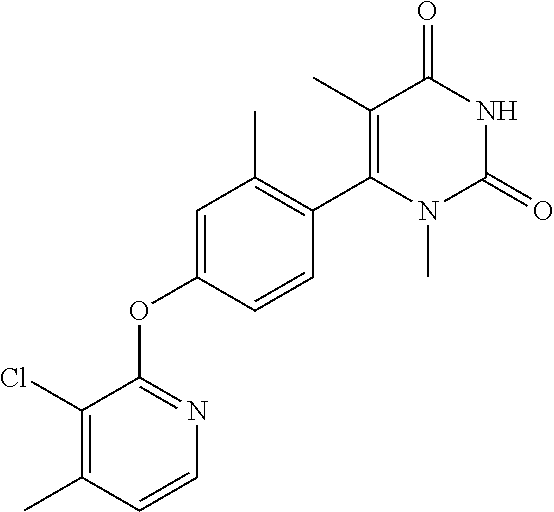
C1(Cl)=C(C)C=CN=C1OC1=CC(C)=C(C2=C(C)C(=O)NC(=O)N2C)C=C1
